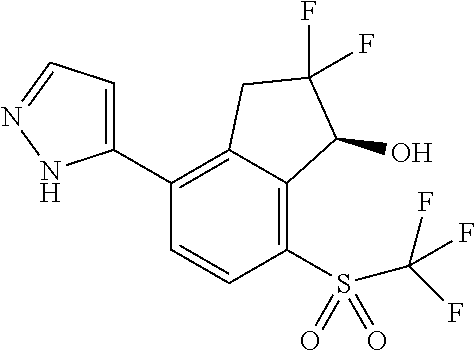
C1(C2=CC=NN2)=C2C(=C(S(C(F)(F)F)(=O)=O)C=C1)C(O)C(F)(F)C2
